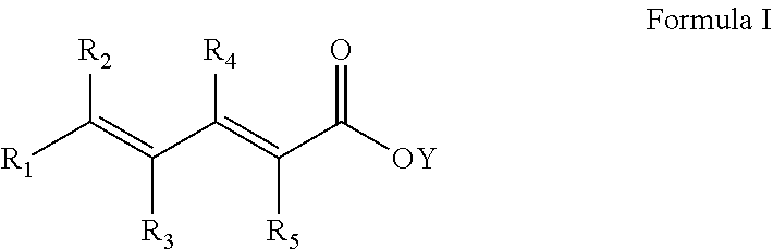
[R1]C(=C(C(=C(C([OY])=O)[R5])[R4])[R3])[R2]
